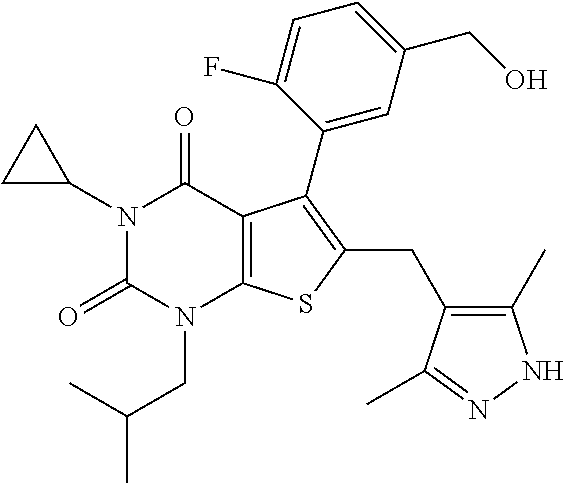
C1C(N2C(=O)N(CC(C)C)C3=C(C2=O)C(C2=CC(CO)=CC=C2F)=C(CC2=C(C)NN=C2C)S3)C1
